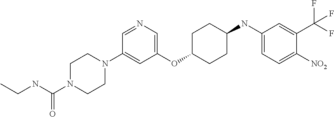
C1(OC2CCC(NC3=CC=C([NO2])C(C(F)(F)F)=C3)CC2)=CN=CC(N2CCN(C(NCC)=O)CC2)=C1
